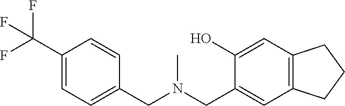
C1(C(F)(F)F)=CC=C(CN(CC2=CC3=C(C=C2O)CCC3)C)C=C1
